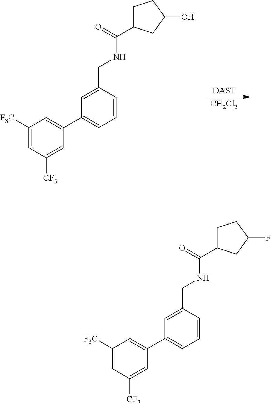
C1([F3C])=CC([CF3])=CC(C2=CC=CC(CNC(C3CCC(F)C3)=O)=C2)=C1.C1([F3C])=CC([CF3])=CC(C2=CC=CC(CNC(C3CCC(O)C3)=O)=C2)=C1.[DAST].[CH2Cl2]
